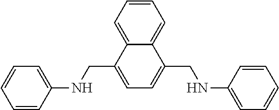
C1=CC=C2C(=C1)C(CNC1=CC=CC=C1)=CC=C2CNC1=CC=CC=C1
